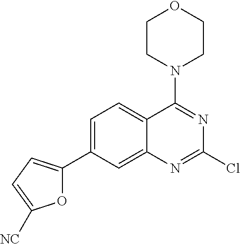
C1=C(C2=CC=C([NC])O2)C=C2C(=C1)C(N1CCOCC1)=NC(Cl)=N2
